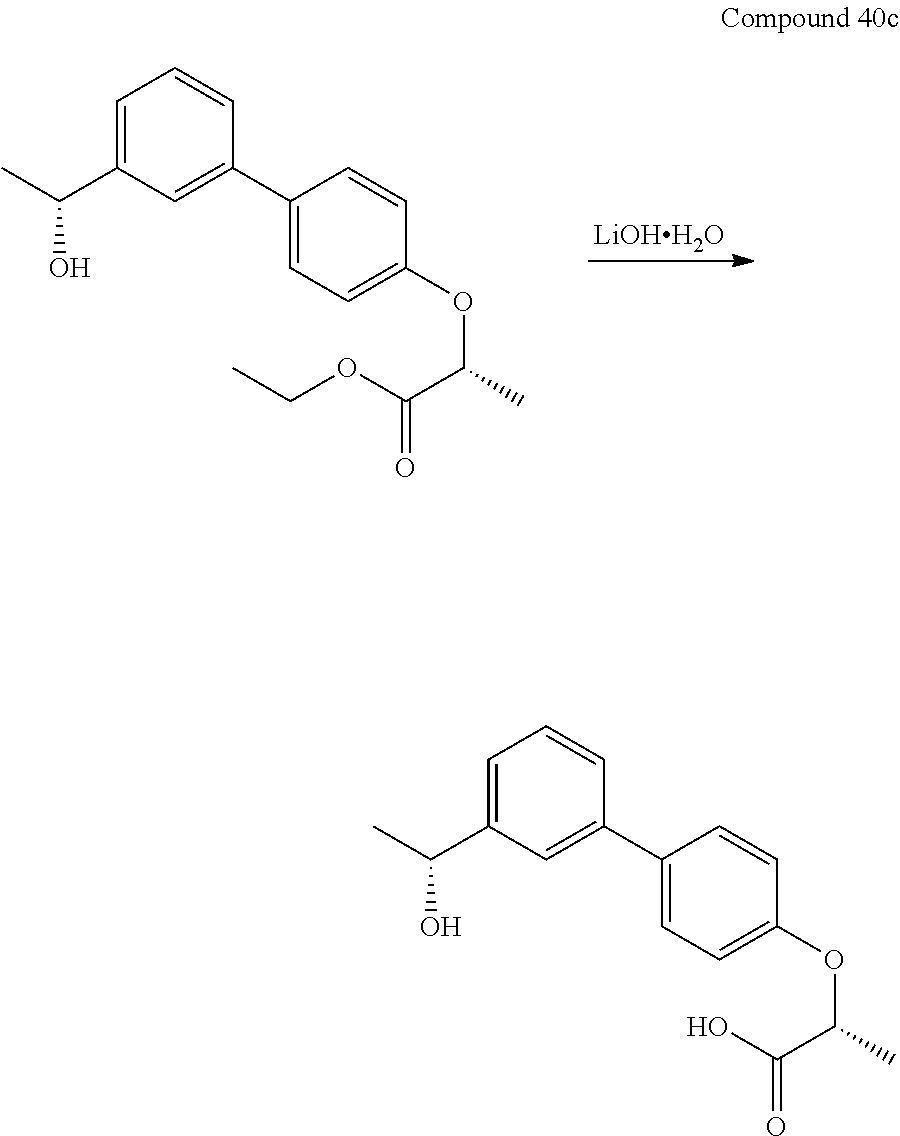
C1=C(C(C)O)C=C(C2=CC=C(OC(C)C(OCC)=O)C=C2)C=C1.[LiOHH2O].C1=C(C(C)O)C=C(C2=CC=C(OC(C)C(O)=O)C=C2)C=C1
